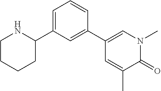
C1CCCC(C2=CC=CC(C3=CN(C)C(=O)C(C)=C3)=C2)N1
